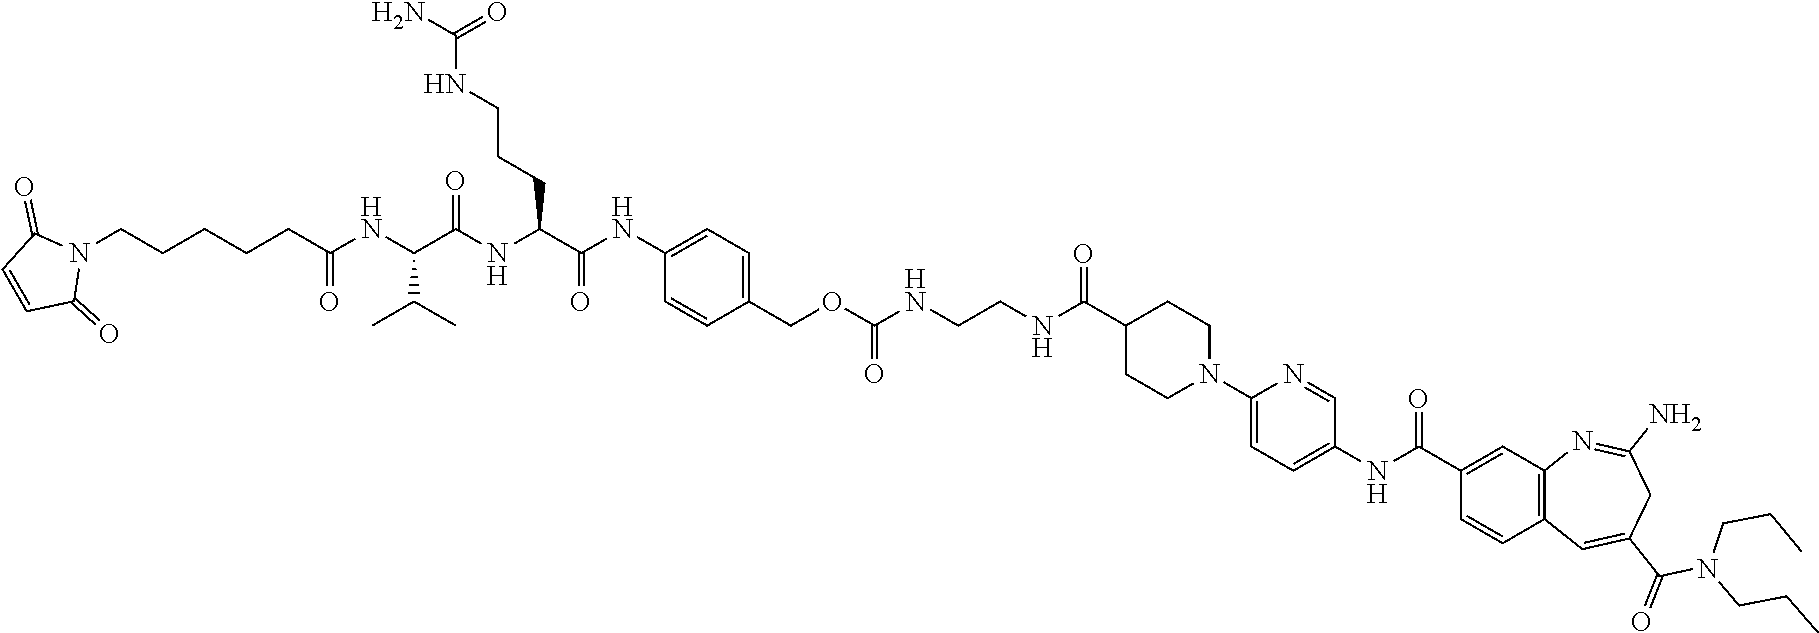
C1=C(N2CCC(C(NCCNC(OCC3=CC=C(NC(C(NC(C(NC(CCCCCN4C(=O)C=CC4=O)=O)C(C)C)=O)CCCNC(N)=O)=O)C=C3)=O)=O)CC2)N=CC(NC(C2=CC3=C(C=C2)C=C(C(=O)N(CCC)CCC)CC(N)=N3)=O)=C1
